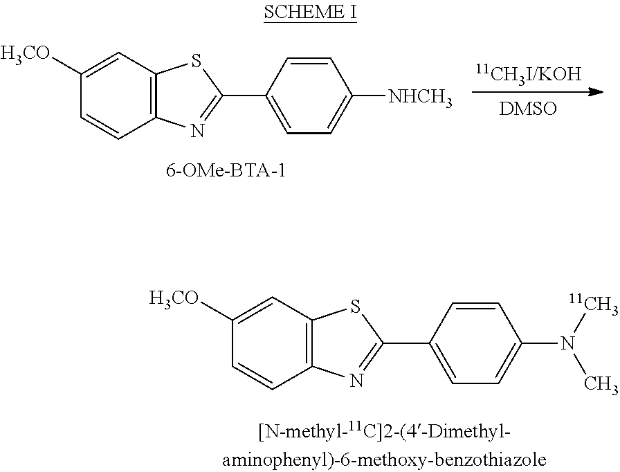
C1([H3CO])=CC2=C(C=C1)N=C(C1=CC=C([NHCH3])C=C1)S2.C1([H3CO])=CC2=C(C=C1)N=C(C1=CC=C(N([11CH3])C)C=C1)S2
